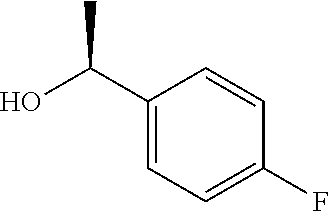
C1(C(O)C)=CC=C(F)C=C1
